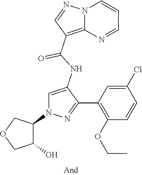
N12C(=C(C(NC3=CN(C4COCC4O)N=C3C3=C(OCC)C=CC(Cl)=C3)=O)C=N1)N=CC=C2
